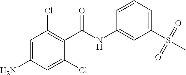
NC1=CC(Cl)=C(C(=O)NC2=CC(S(C)(=O)=O)=CC=C2)C(Cl)=C1
